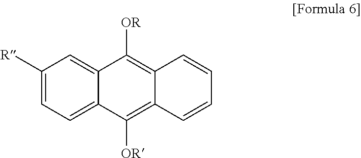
C1([R])=CC=C2C(=C1)C([OR])=C1C(=C2[OR])C=CC=C1
